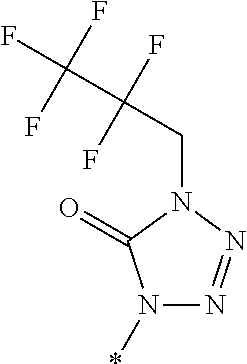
N1(*)N=NN(CC(C(F)(F)F)(F)F)C1=O
